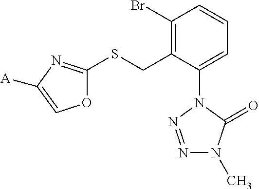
C1(Br)=C(CSC2=NC([A])=CO2)C(N2N=NN(C)C2=O)=CC=C1
